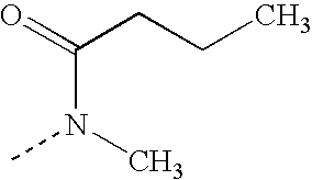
C(N(C)C)(=O)CCC
